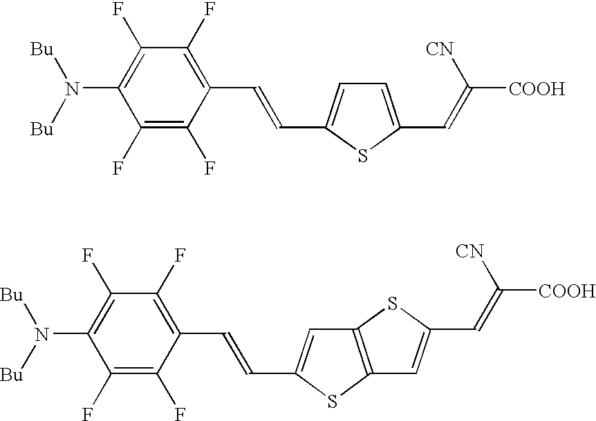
N(C1=C(F)C(F)=C(C=CC2=CC=C(C=C([CN])[COOH])S2)C(F)=C1F)([Bu])[Bu].N(C1=C(F)C(F)=C(C=CC2=CC3=C(S2)C=C(C=C([CN])[COOH])S3)C(F)=C1F)([Bu])[Bu]
